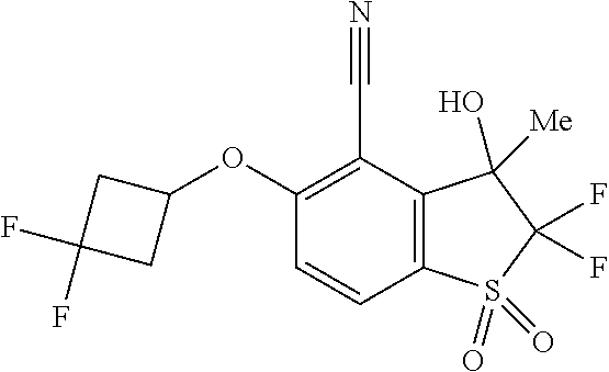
C1(OC2=C(C#N)C3=C(C=C2)S(=O)(=O)C(F)(F)C3(O)[Me])CC(F)(F)C1
